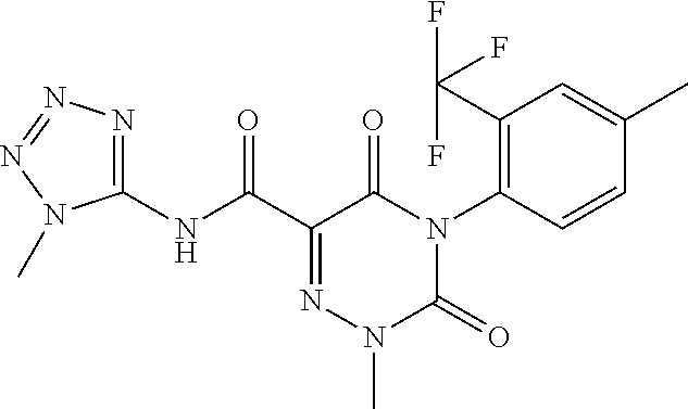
C1(NC(C2=NN(C)C(=O)N(C3=C(C(F)(F)F)C=C(C)C=C3)C2=O)=O)=NN=NN1C
